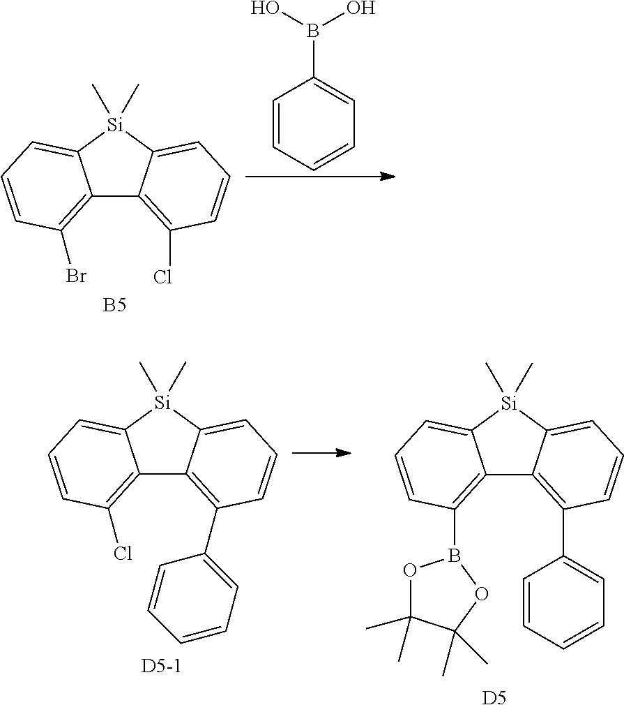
C12=C(Br)C=CC=C1[Si](C)(C)C1=CC=CC(Cl)=C21.[B5].C1=CC=CC=C1B(O)O.[D5-1].C12=C(Cl)C=CC=C1[Si](C)(C)C1=CC=CC(C3=CC=CC=C3)=C21.C12=C(B3OC(C)(C)C(C)(C)O3)C=CC=C1[Si](C)(C)C1=CC=CC(C3=CC=CC=C3)=C21.[D5]
